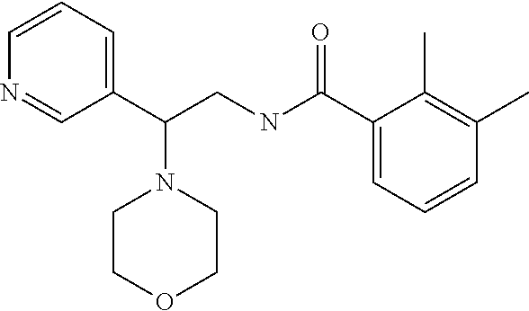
C1(C(CNC(C2=CC=CC(C)=C2C)=O)N2CCOCC2)=CC=CN=C1
